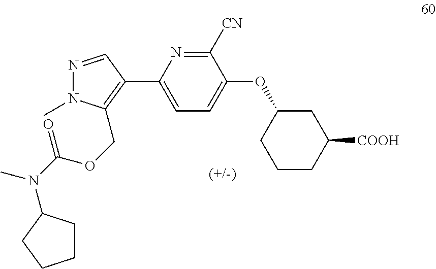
C1([CN])=NC(C2=C(COC(N(C)C3CCCC3)=O)N(C)N=C2)=CC=C1OC1CCCC([COOH])C1
